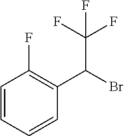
C1=CC=CC(C(Br)C(F)(F)F)=C1F
